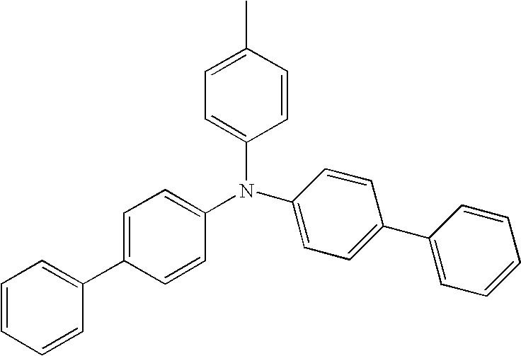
C1(C)=CC=C(N(C2=CC=C(C3=CC=CC=C3)C=C2)C2=CC=C(C3=CC=CC=C3)C=C2)C=C1
